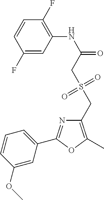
C1(F)=CC(NC(=O)CS(CC2=C(C)OC(C3=CC=CC(OC)=C3)=N2)(=O)=O)=C(F)C=C1
